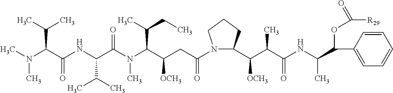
N1(C(CC(C(N(C(C(NC(C(N(C)C)C(C)C)=O)C(C)C)=O)C)C(C)CC)[OCH3])=O)C(C(C(C(NC(C(C2=CC=CC=C2)OC([R29])=O)C)=O)C)[OCH3])CCC1
